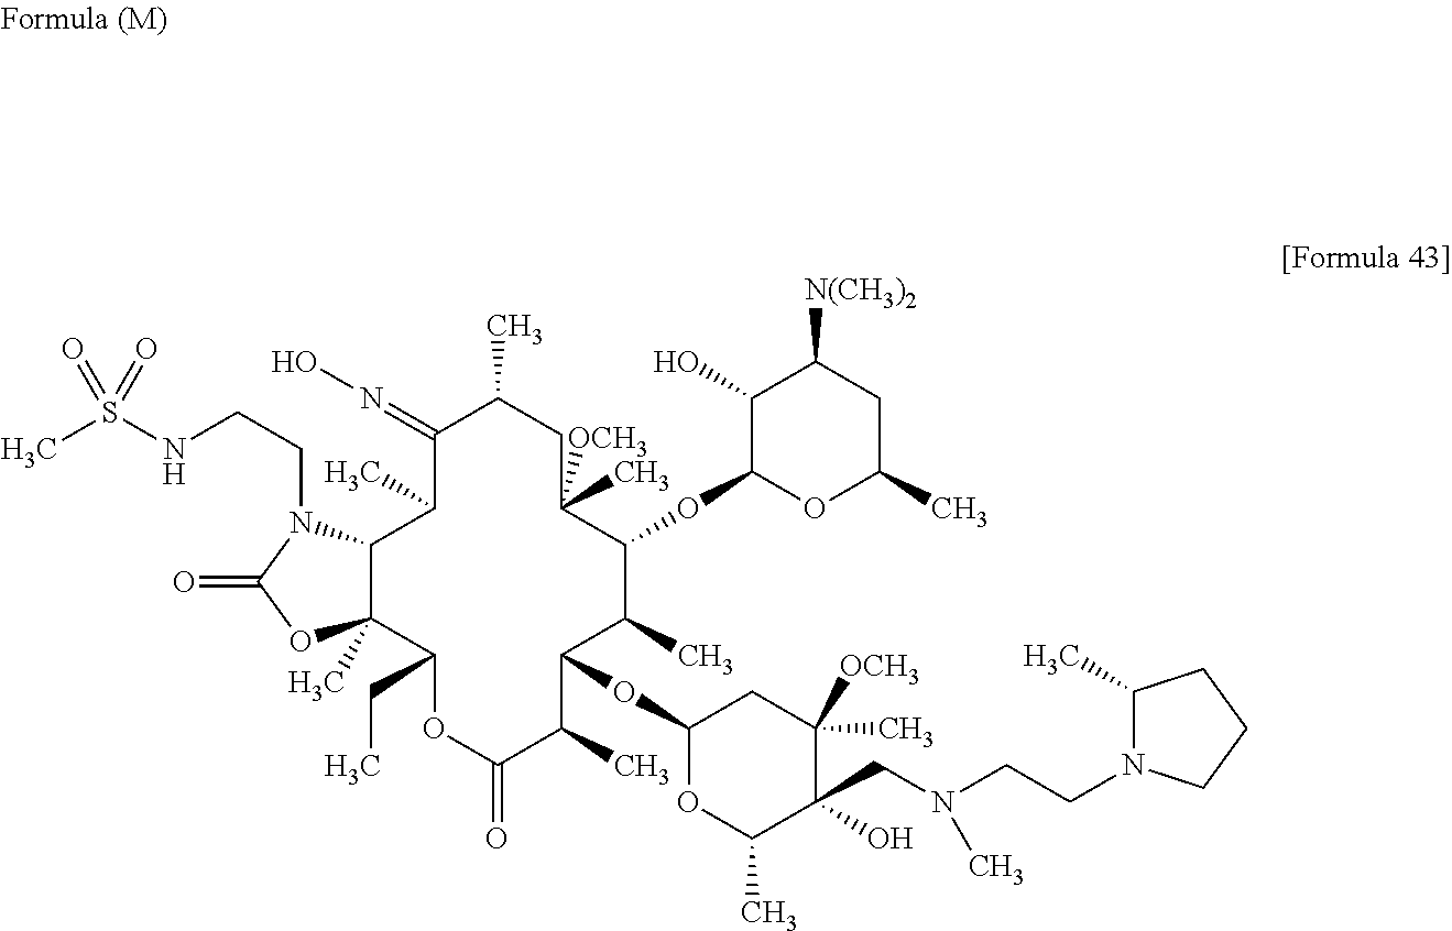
C12C(C)(C(CC)OC(=O)C(C)C(OC3OC(C)C(CN(CCN4C(C)CCC4)C)(O)C(C)([OCH3])C3)C(C)C(OC3OC(C)CC([N(CH3)2])C3O)C(C)([OCH3])CC(C)C(=NO)C1C)OC(=O)N2CCNS(C)(=O)=O
